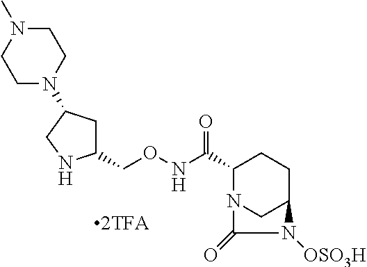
C1(CONC(C2N3CC(CC2)N([OSO3H])C3=O)=O)CC(N2CCN(C)CC2)CN1
